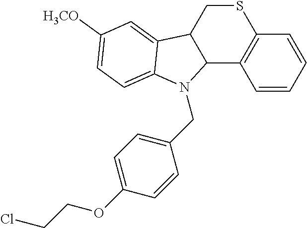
C12C3=C(SCC1C1=CC([H3CO])=CC=C1N2CC1=CC=C(OCCCl)C=C1)C=CC=C3
